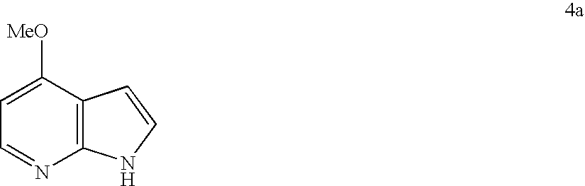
C12=C(C([MeO])=CC=N1)C=CN2
